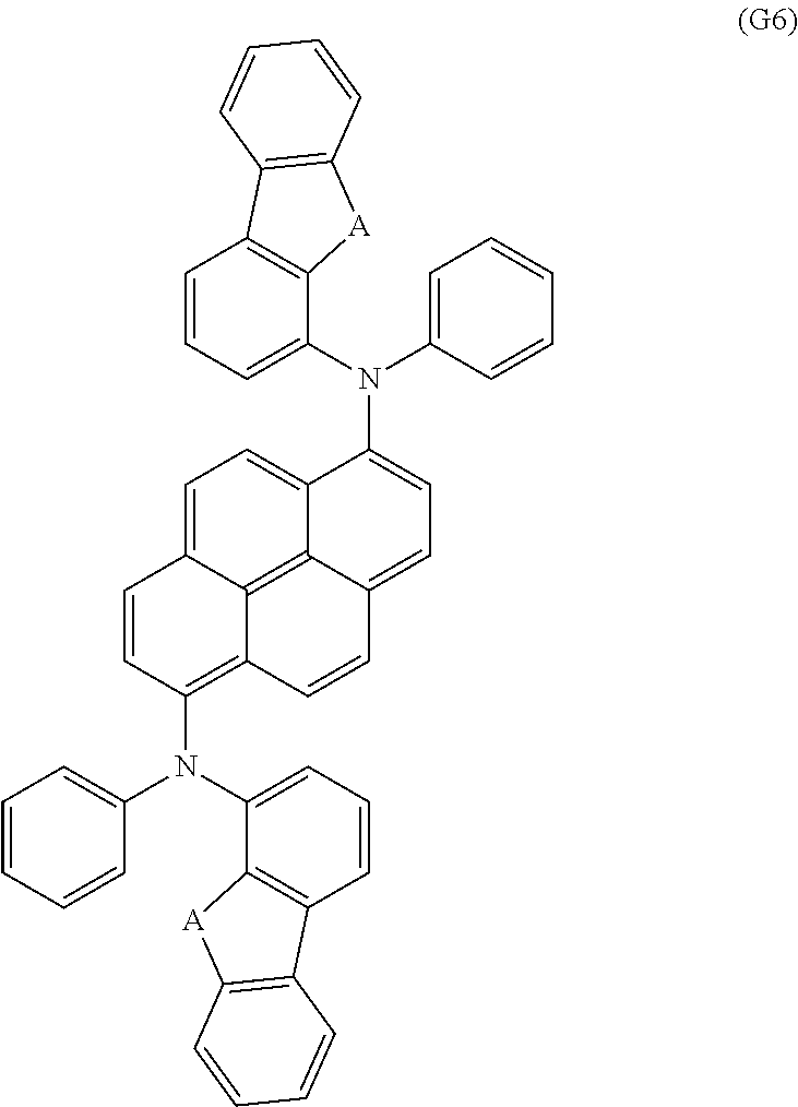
C12=C3C4=CC=C1C=CC(N(C1=CC=CC=C1)C1=CC=CC5=C1[A]C1=C5C=CC=C1)=C2C=CC3=CC=C4N(C1=CC=CC=C1)C1=CC=CC2=C1[A]C1=C2C=CC=C1
